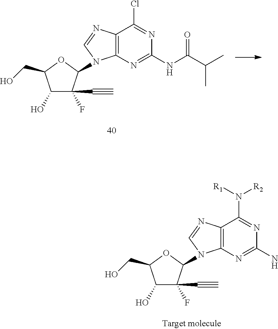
C12=C(N=C(NC(C(C)C)=O)N=C1Cl)N(C1C(C#C)(F)C(O)C(CO)O1)C=N2.C12=C(N=C(N)N=C1N([R1])[R2])N(C1C(C#C)(F)C(O)C(CO)O1)C=N2
